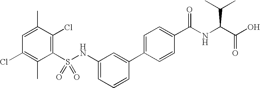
C1(C)=CC(Cl)=C(C)C(S(NC2=CC=CC(C3=CC=C(C(NC(C(=O)O)C(C)C)=O)C=C3)=C2)(=O)=O)=C1Cl
